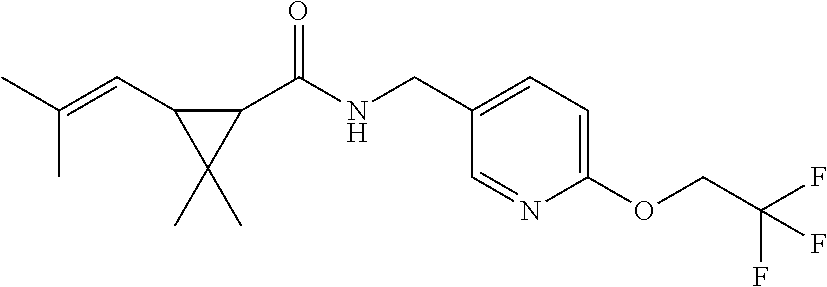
C1(OCC(F)(F)F)=CC=C(CNC(C2C(C=C(C)C)C2(C)C)=O)C=N1
